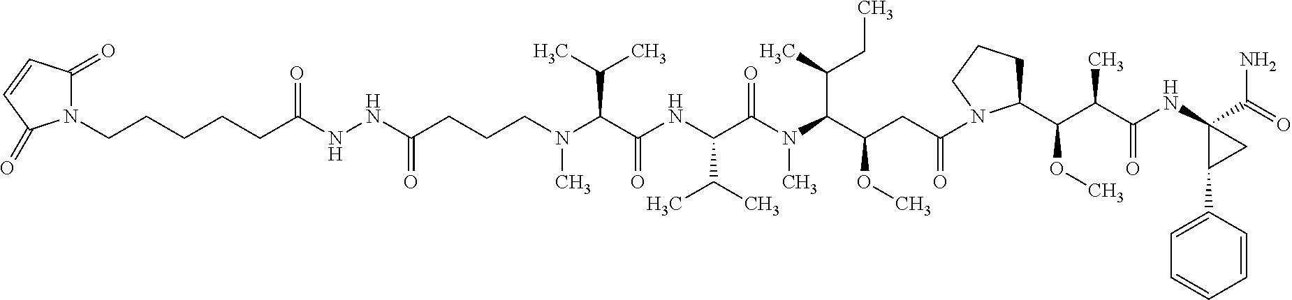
C(CCCN(C(C(NC(C(N(C(C(CC(=O)N1C(C(C(C(NC2(C(N)=O)C(C3=CC=CC=C3)C2)=O)C)OC)CCC1)OC)C(C)CC)C)=O)C(C)C)=O)C(C)C)C)(NNC(CCCCCN1C(=O)C=CC1=O)=O)=O
